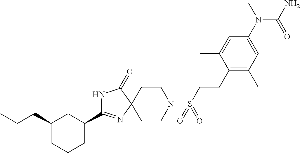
C1CN(S(=O)(=O)CCC2=C(C)C=C(N(C)C(=O)N)C=C2C)CCC12N=C(C1CCCC(CCC)C1)NC2=O
